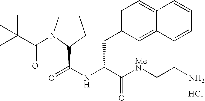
Cl.N(C(C([MeN]CCN)=O)CC1=CC=C2C(=C1)C=CC=C2)C(=O)C1N(C(=O)C(C)(C)C)CCC1
